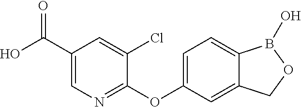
C1(C(O)=O)=CN=C(OC2=CC=C3C(=C2)COB3O)C(Cl)=C1
